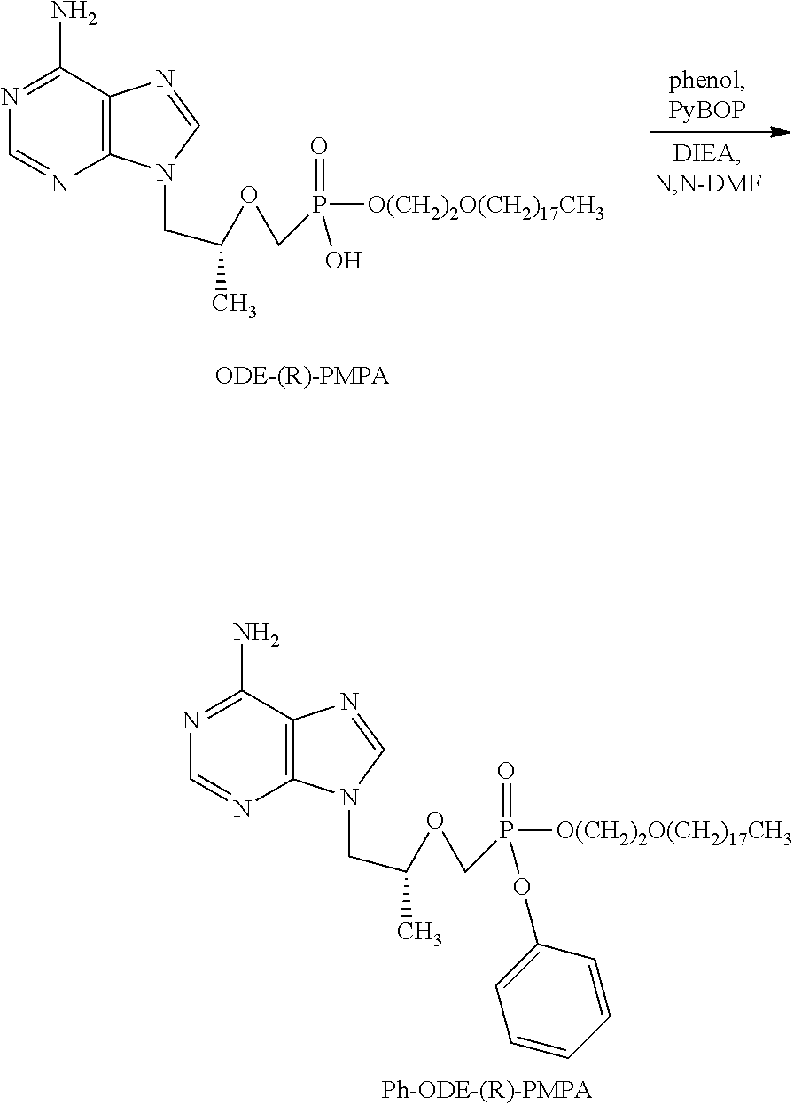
N1=C(N)C2=C(N=C1)N(CC(OCP(=O)(O)[O(CH2)2O(CH2)17CH3])C)C=N2.N1=C(N)C2=C(N=C1)N(CC(OCP(=O)(OC1=CC=CC=C1)[O(CH2)2O(CH2)17CH3])C)C=N2
